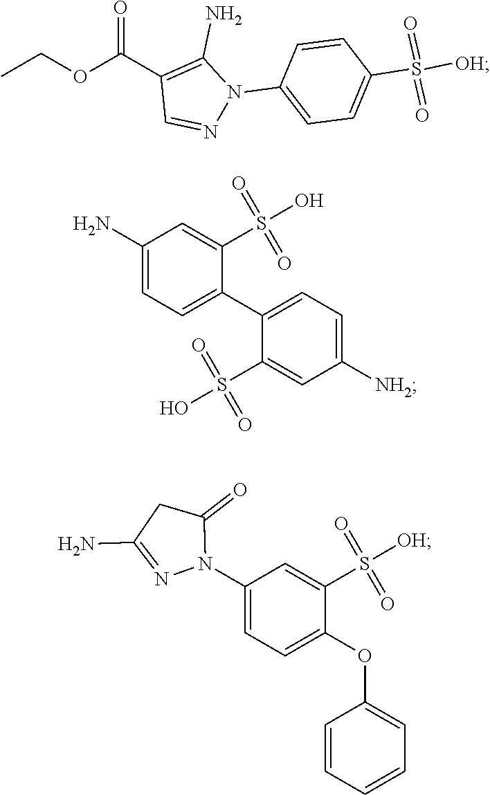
CCOC(C1=C(N)N(C2=CC=C(S([OH])(=O)=O)C=C2)N=C1)=O.C1(N)=CC=C(C2=CC=C([NH2])C=C2S(O)(=O)=O)C(S(O)(=O)=O)=C1.C1(N2C(=O)CC(N)=N2)=CC=C(OC2=CC=CC=C2)C(S([OH])(=O)=O)=C1
